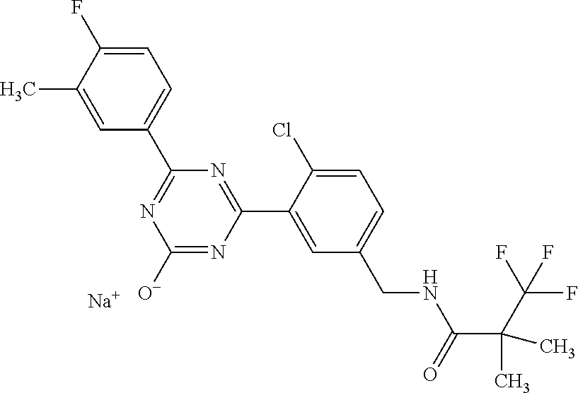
N1=C(C2=CC=C(F)C(C)=C2)N=C(C2=CC(CNC(C(C)(C)C(F)(F)F)=O)=CC=C2Cl)N=C1[O-].[Na]
